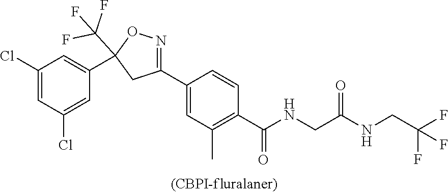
C1(Cl)=CC(Cl)=CC(C2(C(F)(F)F)ON=C(C3=CC(C)=C(C(NCC(NCC(F)(F)F)=O)=O)C=C3)C2)=C1
